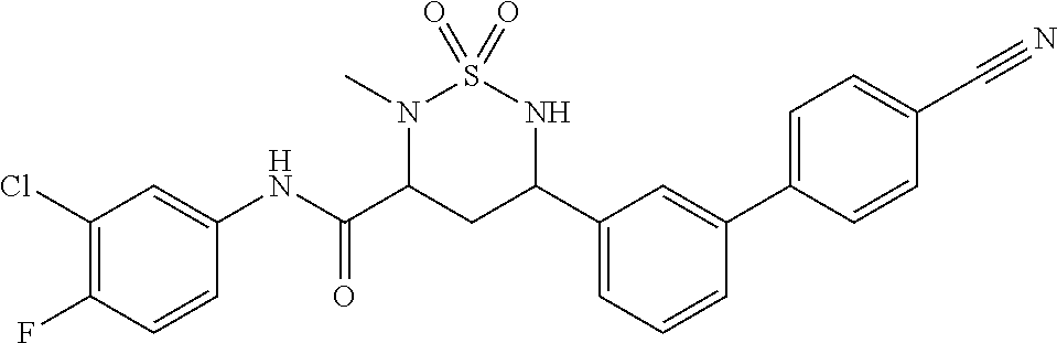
C1(Cl)=C(F)C=CC(NC(C2CC(C3=CC=CC(C4=CC=C(C#N)C=C4)=C3)NS(=O)(=O)N2C)=O)=C1
